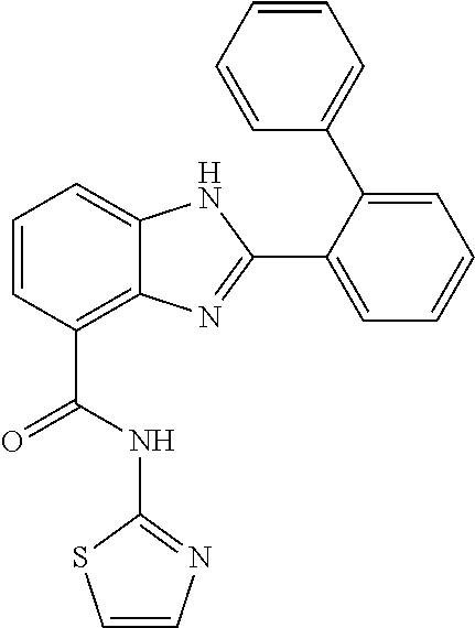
C1=CC(C(NC2=NC=CS2)=O)=C2C(=C1)NC(C1=CC=CC=C1C1=CC=CC=C1)=N2
